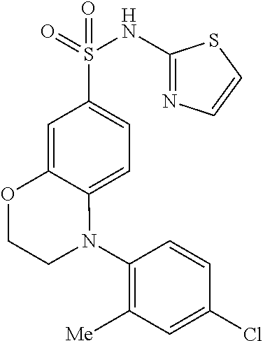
C1(N2C3=CC=C(S(=O)(NC4=NC=CS4)=O)C=C3OCC2)=C([Me])C=C(Cl)C=C1
